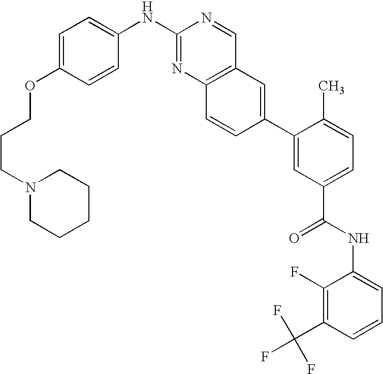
C1(C2=CC(C(NC3=CC=CC(C(F)(F)F)=C3F)=O)=CC=C2C)=CC2=C(C=C1)N=C(NC1=CC=C(OCCCN3CCCCC3)C=C1)N=C2
